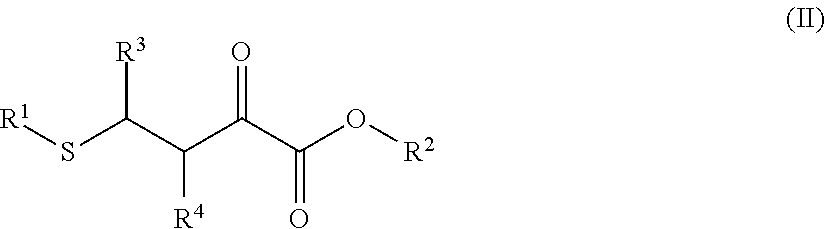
[R4]C(C(S[R1])[R3])C(C(O[R2])=O)=O
